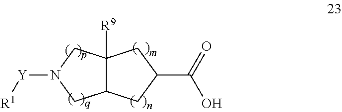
C12C([R9])(CN([Y][R1])C1)CC(C(=O)O)C2
